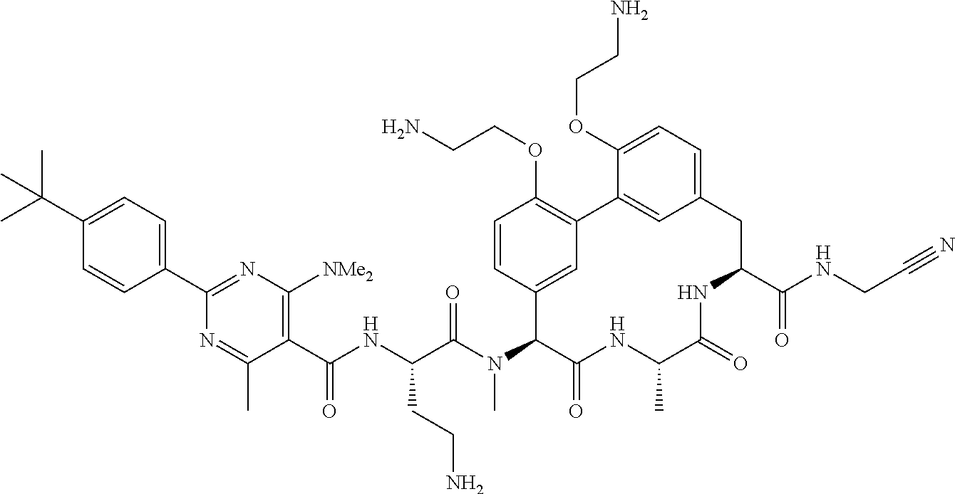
C1(C(NC(C(N(C2C(=O)NC(C)C(=O)NC(C(NCC#N)=O)CC3=CC=C(OCCN)C(=C3)C3=C(OCCN)C=CC2=C3)C)=O)CCN)=O)=C([NMe2])N=C(C2=CC=C(C(C)(C)C)C=C2)N=C1C
